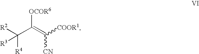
C(C(=C([COOR1])[CN])[OCOR6])([R4])([R2])[R3]
